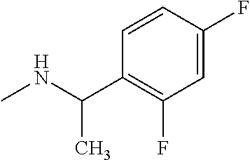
C1=CC(C(NC)C)=C(F)C=C1F
